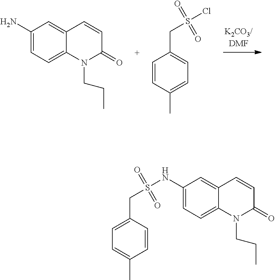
C1(N)=CC=C2C(=C1)C=CC(=O)N2CCC.C1=CC(C)=CC=C1CS(Cl)(=O)=O.C1=C(CS(NC2=CC=C3C(=C2)C=CC(=O)N3CCC)(=O)=O)C=CC(C)=C1
